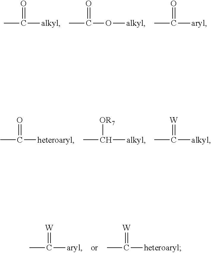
O=C(C)[alkyl].O(C(C)=O)[alkyl].C(C)([aryl])=O.O=C(C)[heteroaryl].C([alkyl])(C)[OR7].C([alkyl])(C)=[W].C([aryl])(C)=[W].C([heteroaryl])(C)=[W]
